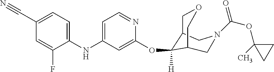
C1(NC2=CC=NC(OC3([H])C4COCC3CN(C(OC3(C)CC3)=O)C4)=C2)=CC=C(C#N)C=C1F
